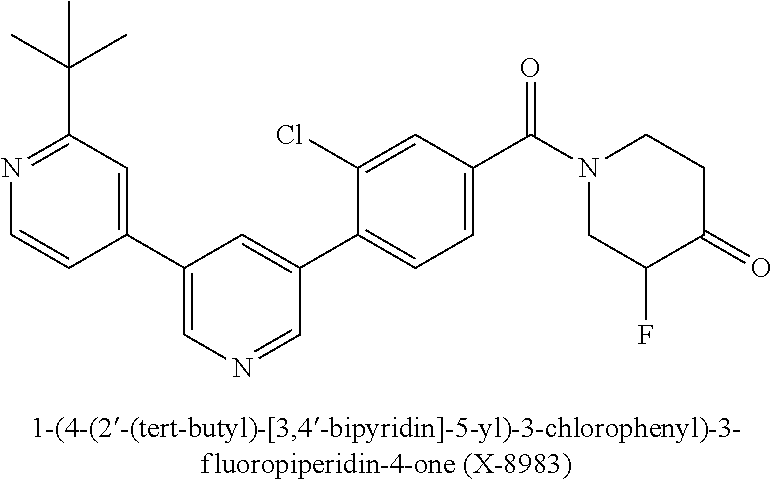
C1(C2=CN=CC(C3=CC=C(C(N4CC(F)C(=O)CC4)=O)C=C3Cl)=C2)=CC(C(C)(C)C)=NC=C1
